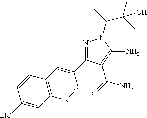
[EtO]C1=CC2=C(C=C1)C=C(C1=NN(C(C)C(C)(C)O)C(N)=C1C(=O)N)C=N2
